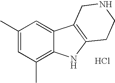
C1(C)=CC(C)=C2C(=C1)C1=C(N2)CCNC1.Cl
